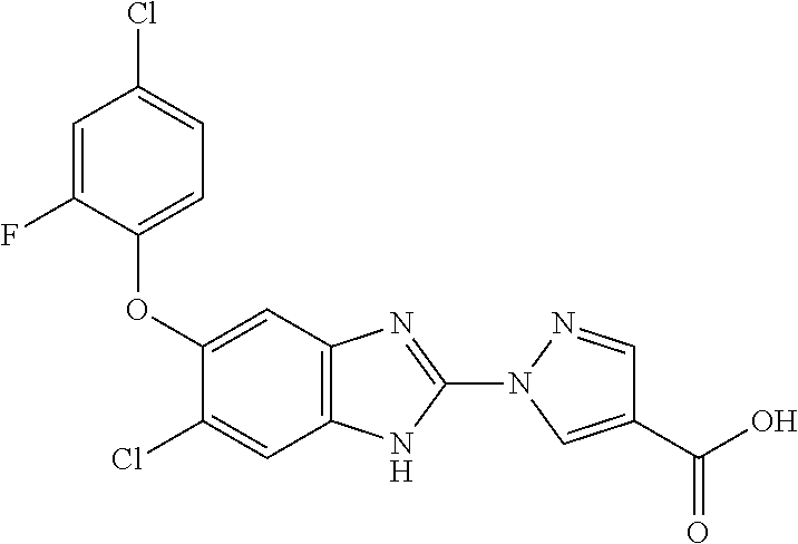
N1(C2=NC3=C(C=C(Cl)C(OC4=CC=C(Cl)C=C4F)=C3)N2)N=CC(C(=O)O)=C1
